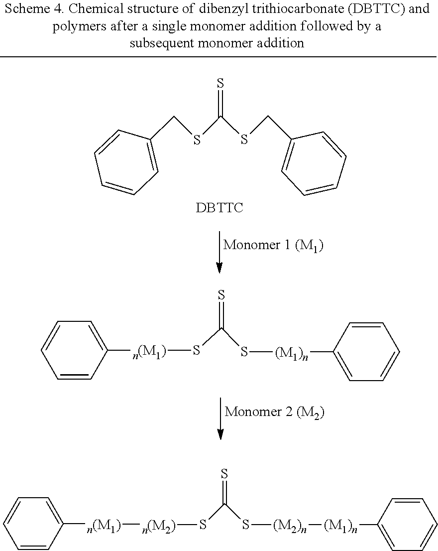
C1=CC=CC([n(M1)]SC(S[(M1)n]C2=CC=CC=C2)=S)=C1.C1=CC=CC=C1CSC(SCC1=CC=CC=C1)=S.[DBTTC].S(C(S[(M2)n][(M1)n]C1=CC=CC=C1)=S)[n(M2)][n(M1)]C1=CC=CC=C1
